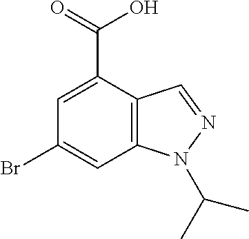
C12=C(C(C(=O)O)=CC(Br)=C1)C=NN2C(C)C
